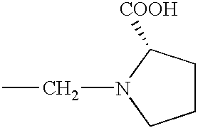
C1CC([COOH])N(CC)C1
